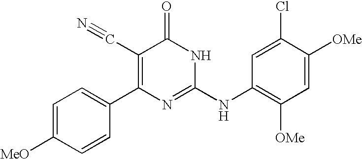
C1=CC(C2=C(C#N)C(=O)NC(NC3=C([OMe])C=C([OMe])C(Cl)=C3)=N2)=CC=C1[MeO]
